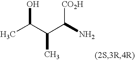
CC(C(C(N)[CO2H])C)O
